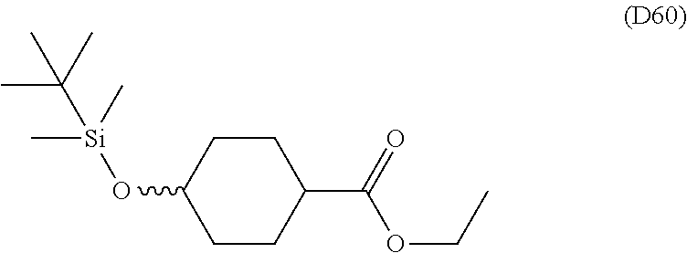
C1CC(C(OCC)=O)CCC1O[Si](C)(C)C(C)(C)C
